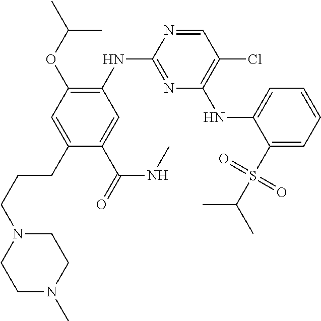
C1=NC(NC2=C(OC(C)C)C=C(CCCN3CCN(C)CC3)C(C(=O)NC)=C2)=NC(NC2=CC=CC=C2S(C(C)C)(=O)=O)=C1Cl
